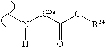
[R25a](C(O[R24])=O)N(C)[H]
